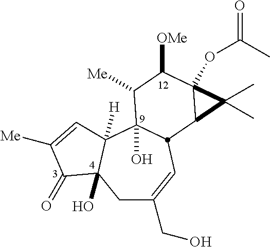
C1C(CO)=CC2C(O)(C3([H])C1(O)C(=O)C([Me])=C3)C([Me])C([OMe])C1(OC(C)=O)C2C1(C)C
